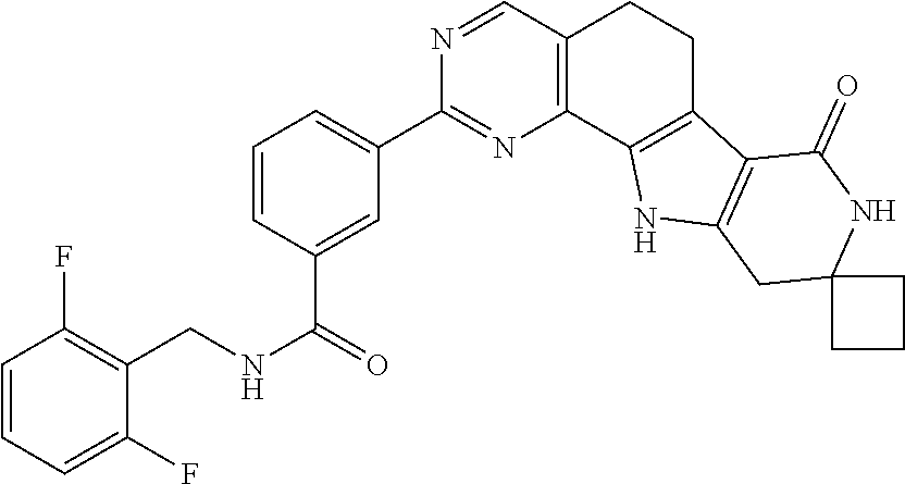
C1=CC(C(NCC2=C(F)C=CC=C2F)=O)=CC(C2=NC3=C(C=N2)CCC2=C3NC3=C2C(=O)NC2(C3)CCC2)=C1
